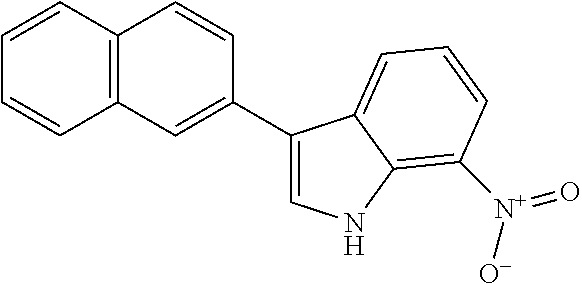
C1=CC2=C(C=C1)C=C(C1=CNC3=C([N+]([O-])=O)C=CC=C13)C=C2
